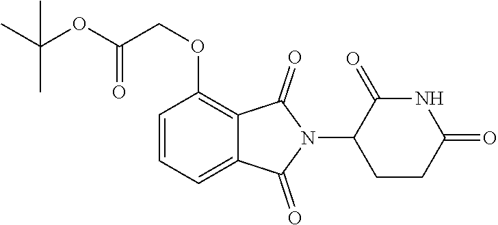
C1(OCC(=O)OC(C)(C)C)=C2C(=CC=C1)C(=O)N(C1CCC(=O)NC1=O)C2=O
